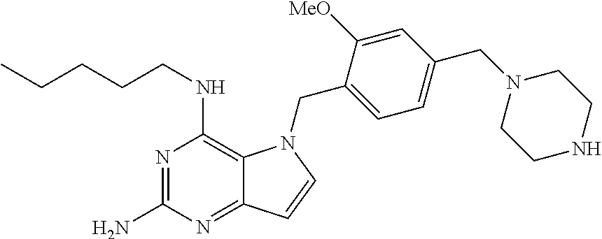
N1=C(N)N=C2C(=C1NCCCCC)N(CC1=CC=C(CN3CCNCC3)C=C1[MeO])C=C2
